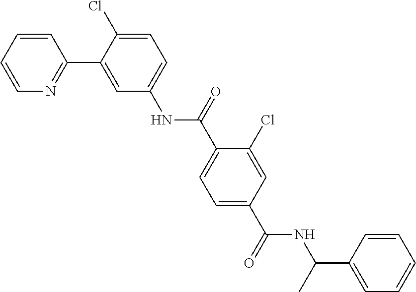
C1=CC=CN=C1C1=CC(NC(C2=CC=C(C(=O)NC(C3=CC=CC=C3)C)C=C2Cl)=O)=CC=C1Cl
